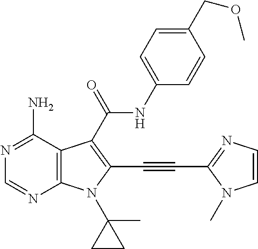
C12=C(C(N)=NC=N1)C(C(=O)NC1=CC=C(COC)C=C1)=C(C#CC1=NC=CN1C)N2C1(C)CC1
